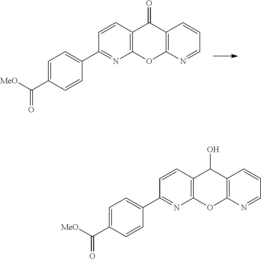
C12=C(N=CC=C1)OC1=C(C2=O)C=CC(C2=CC=C(C([MeO])=O)C=C2)=N1.C12=C(N=CC=C1)OC1=C(C2O)C=CC(C2=CC=C(C([MeO])=O)C=C2)=N1
